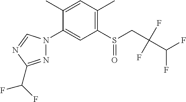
C1(C)=C(S(=O)CC(C(F)F)(F)F)C=C(N2N=C(C(F)F)N=C2)C(C)=C1
